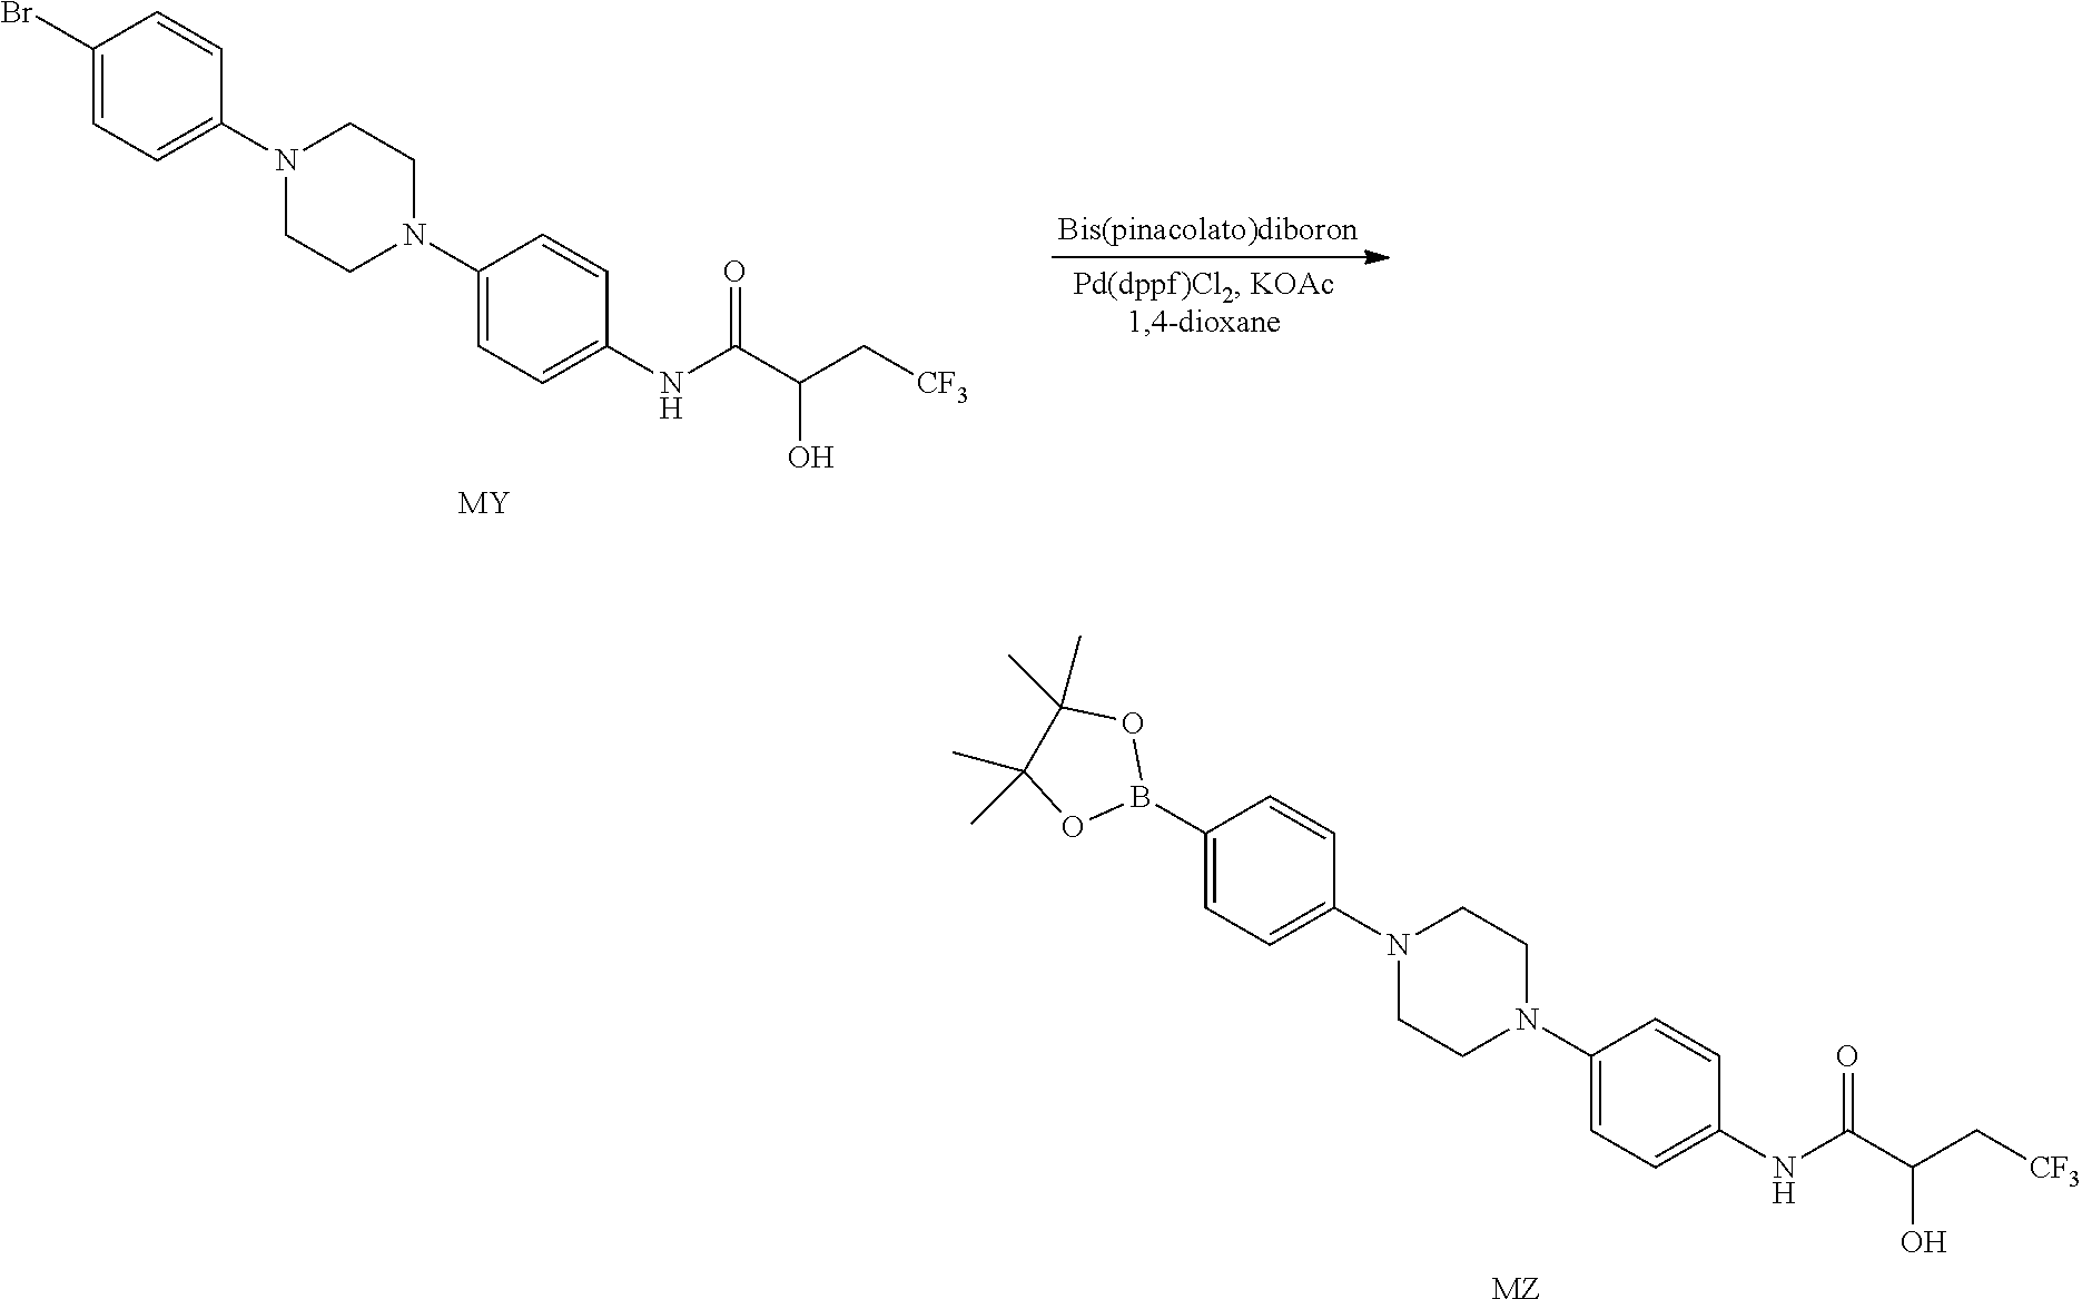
C1(Br)=CC=C(N2CCN(C3=CC=C(NC(C(C[CF3])O)=O)C=C3)CC2)C=C1.[MY].[MZ].C1(B2OC(C)(C)C(C)(C)O2)=CC=C(N2CCN(C3=CC=C(NC(C(C[CF3])O)=O)C=C3)CC2)C=C1
